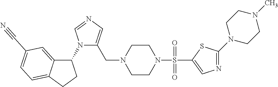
C(N1CCN(S(=O)(=O)C2=CN=C(N3CCN(C)CC3)S2)CC1)C1=CN=CN1C1C2=CC(C#N)=CC=C2CC1
